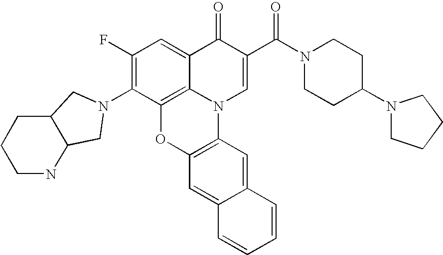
C1(F)=C(N2CC3C(CCCN3)C2)C2=C3C(=C1)C(=O)C(C(N1CCC(N4CCCC4)CC1)=O)=CN3C1=C(O2)C=C2C(=C1)C=CC=C2
